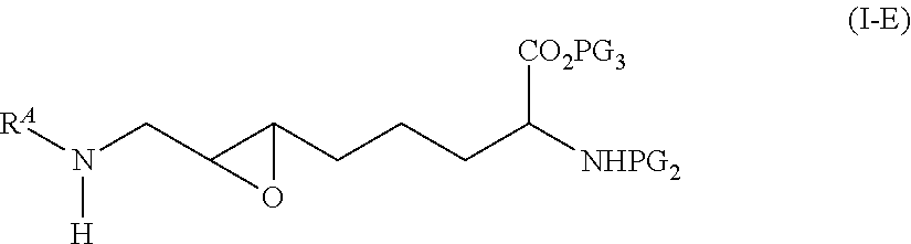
[RA]N(CC1OC1CCCC([NHPG2])[CO2PG3])[H]
